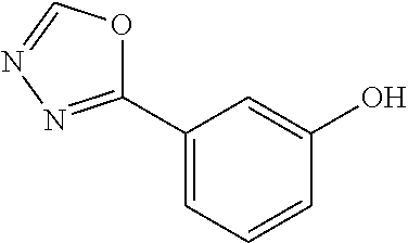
C1(C2=NN=CO2)=CC=CC(O)=C1
